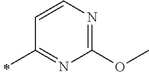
C1(C)=NC(OC)=NC=C1
